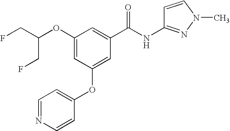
C1=NC=CC(OC2=CC(C(NC3=NN(C)C=C3)=O)=CC(OC(CF)CF)=C2)=C1
